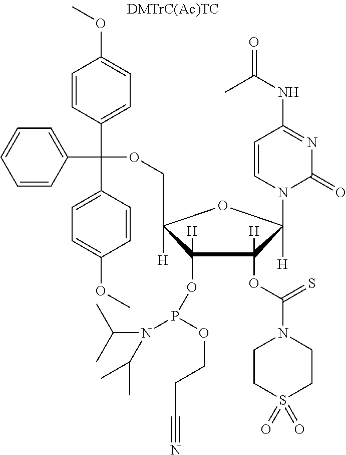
C1(OP(N(C(C)C)C(C)C)OCCC#N)([H])C([H])(COC(C2=CC=CC=C2)(C2=CC=C(OC)C=C2)C2=CC=C(OC)C=C2)OC([H])(N2C(=O)N=C(NC(=O)C)C=C2)C1(OC(N1CCS(=O)(=O)CC1)=S)[H]
